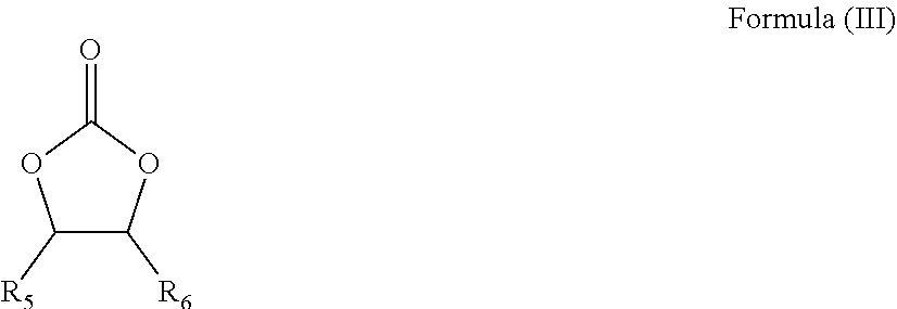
C1([R5])C([R6])OC(=O)O1
